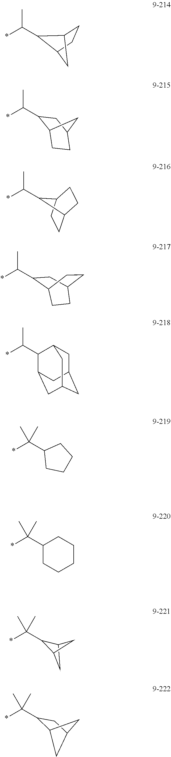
*C(C1C2CC1C2)(C)C.*C(C1C2CCC1C2)C.C12CCC(CC1C(*)C)C2.*C(C1C2CCC1CC2)C.*C(C1CC2CCC1CC2)C.*C(C1C2CC3CC(CC1C3)C2)C.*C(C1CCCC1)(C)C.*C(C1CCCCC1)(C)C.*C(C1C2CC(C1)C2)(C)C
